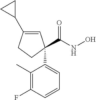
C1=C(C2CC2)CCC1(C1=CC=CC(F)=C1C)C(NO)=O
